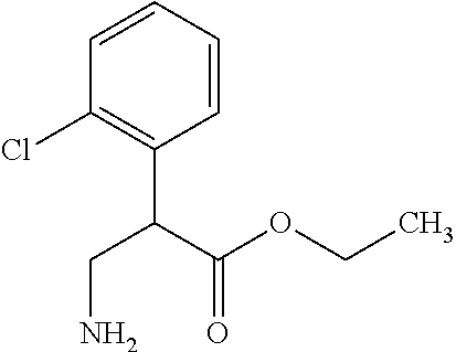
C1=CC=CC(Cl)=C1C(C(OCC)=O)CN
